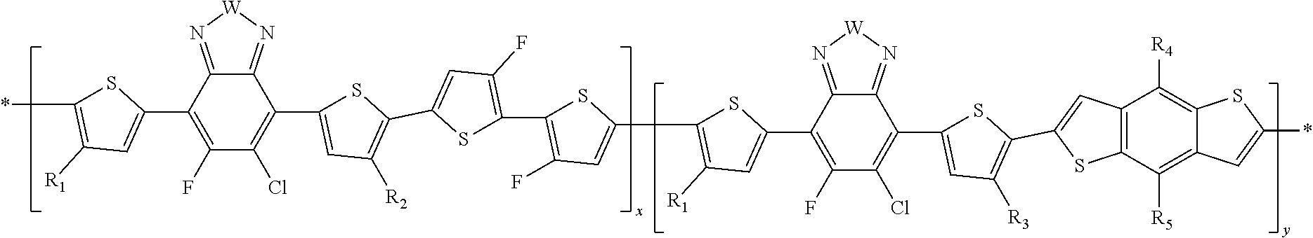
S1C(*)=C([R1])C=C1C1=C(F)C(Cl)=C(C2=CC([R2])=C(C3=CC(F)=C(C4=C(F)C=C(C5=C([R1])C=C(C6=C(F)C(Cl)=C(C7=CC([R3])=C(C8=CC9=C(S8)C([R5])=C8C(=C9[R4])SC(*)=C8)S7)C7=N[W]N=C67)S5)S4)S3)S2)C2=N[W]N=C12
